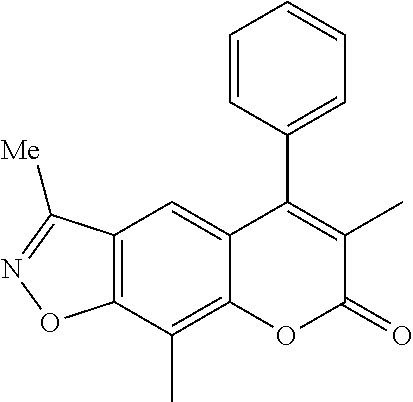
C12=C(C(C)=C3C(=C1)C(C1=CC=CC=C1)=C(C)C(=O)O3)ON=C2[Me]
